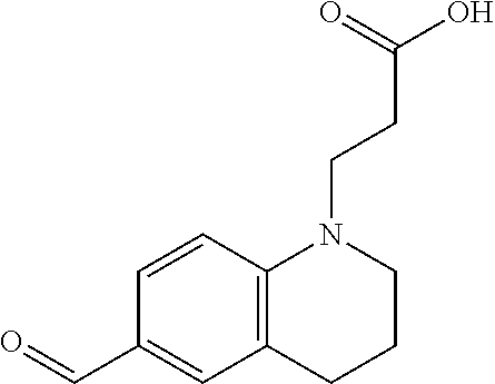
C12=C(CCCN1CCC(O)=O)C=C(C=O)C=C2
